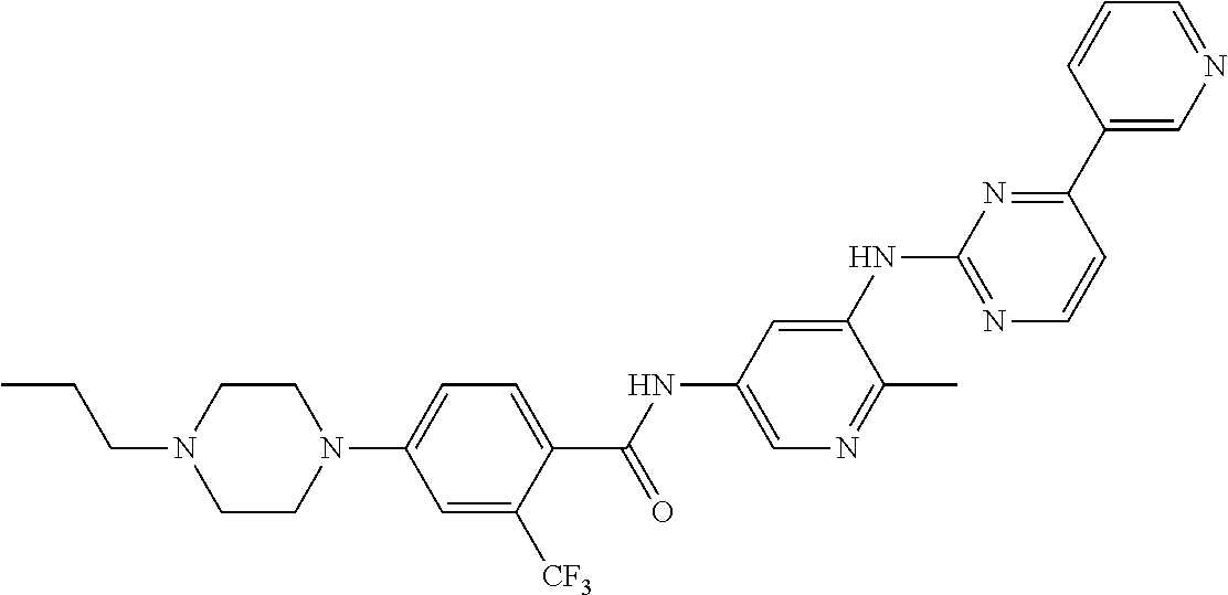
C1=C([CF3])C(C(NC2=CN=C(C)C(NC3=NC=CC(C4=CN=CC=C4)=N3)=C2)=O)=CC=C1N1CCN(CCC)CC1
